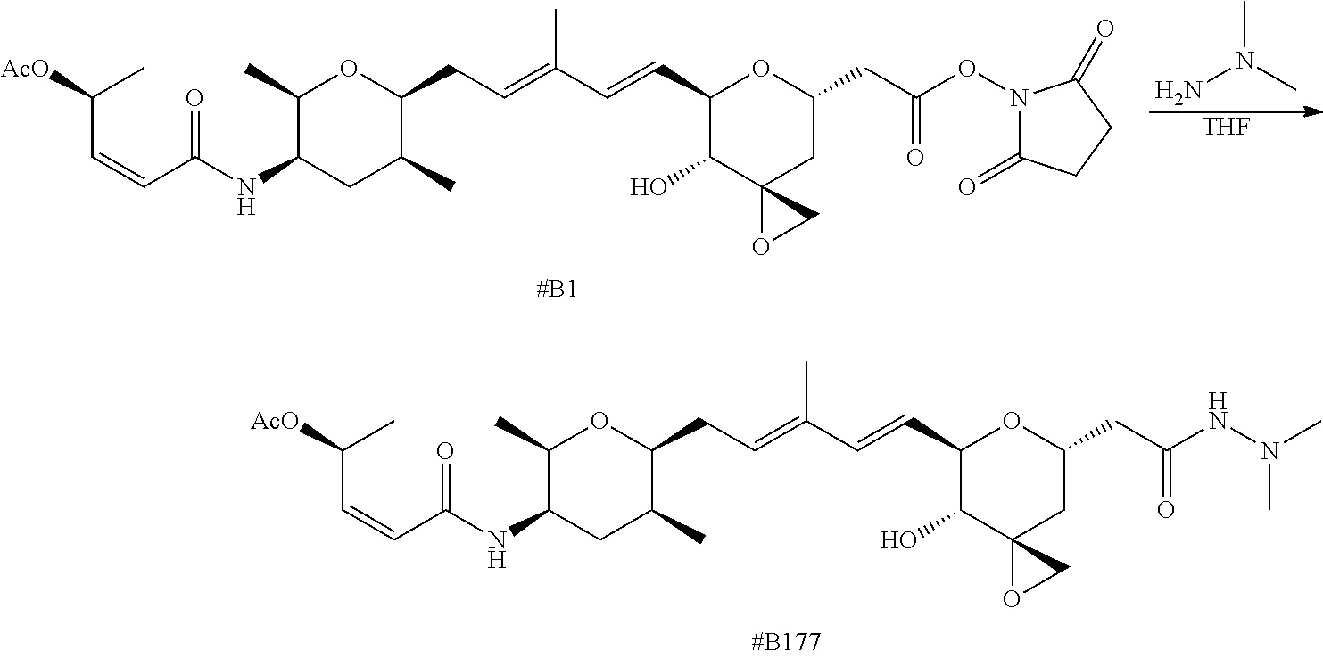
C(=CC(NC1CC(C)C(CC=C(C=CC2C(O)C3(CC(CC(ON4C(=O)CCC4=O)=O)O2)OC3)C)OC1C)=O)C([AcO])C.NN(C)C.[THF].C(=CC(NC1CC(C)C(CC=C(C=CC2C(O)C3(CC(CC(NN(C)C)=O)O2)OC3)C)OC1C)=O)C([AcO])C
